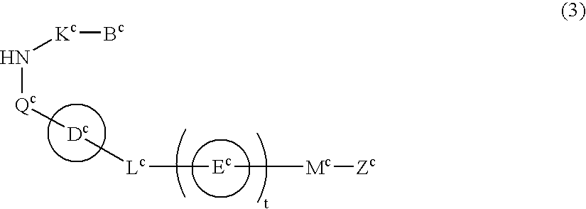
N([Kc][Bc])[Qc][Dc][Lc][Ec][Mc][Zc]
